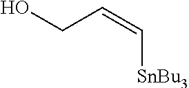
OCC=C[SnBu3]
